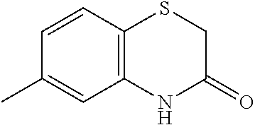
C12=C(C=CC(C)=C1)SCC(=O)N2
